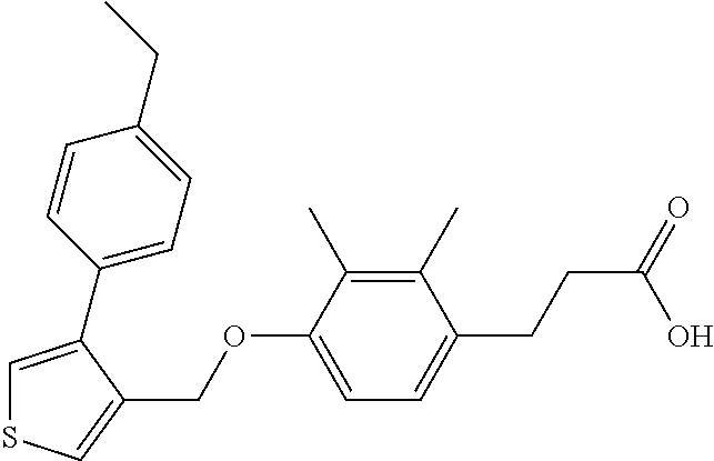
C1=C(C2=CC=C(CC)C=C2)C(COC2=CC=C(CCC(=O)O)C(C)=C2C)=CS1
